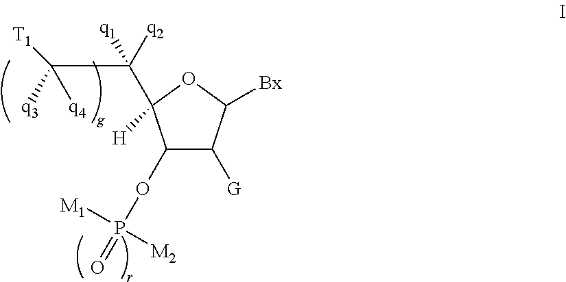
C1(OP(=O)([M1])[M2])C([G])C([Bx])OC1(C([q2])(C([T1])([q4])[q3])[q1])[H]
